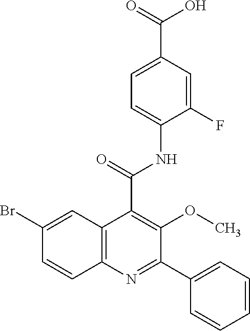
C1=C(C(=O)O)C=C(F)C(NC(C2=C(OC)C(C3=CC=CC=C3)=NC3=C2C=C(Br)C=C3)=O)=C1
